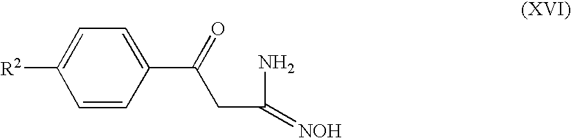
C(C(C1=CC=C([R2])C=C1)=O)C(N)=[NOH]
